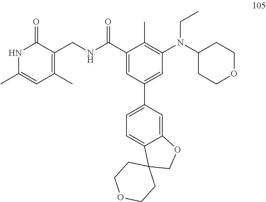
N(CC)(C1CCOCC1)C1=C(C)C(C(NCC2=C(C)C=C(C)NC2=O)=O)=CC(C2=CC=C3C(=C2)OCC32CCOCC2)=C1
